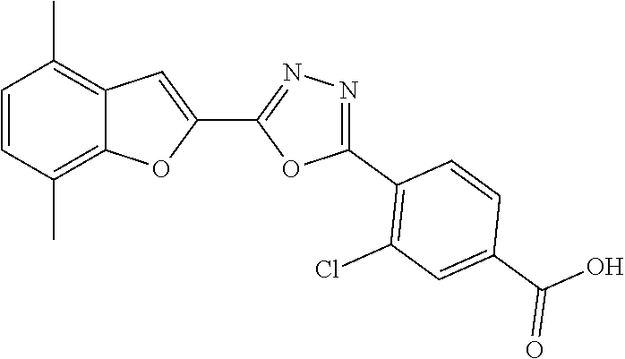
C1=CC(C)=C2C(=C1C)C=C(C1=NN=C(C3=C(Cl)C=C(C(O)=O)C=C3)O1)O2
